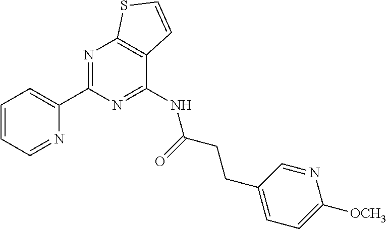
C1(C2=NC3=C(C(NC(CCC4=CC=C([OCH3])N=C4)=O)=N2)C=CS3)=CC=CC=N1
